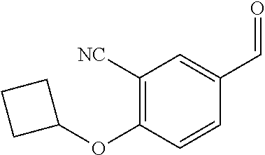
C1([NC])=C(OC2CCC2)C=CC(C=O)=C1
